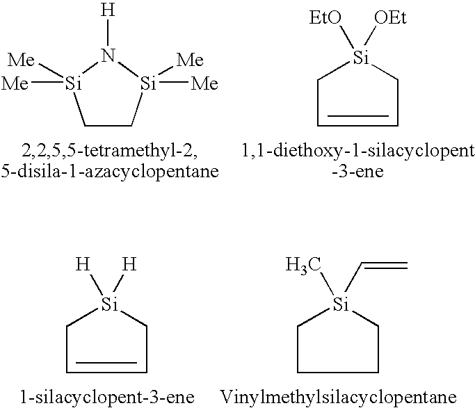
C1C[Si]([Me])([Me])N([H])[Si]1([Me])[Me].C1=CC[Si]([OEt])([EtO])C1.C1=CC[Si]([H])([H])C1.C1C[Si](C=C)(C)CC1
